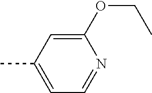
CC1=CC=NC(OCC)=C1
